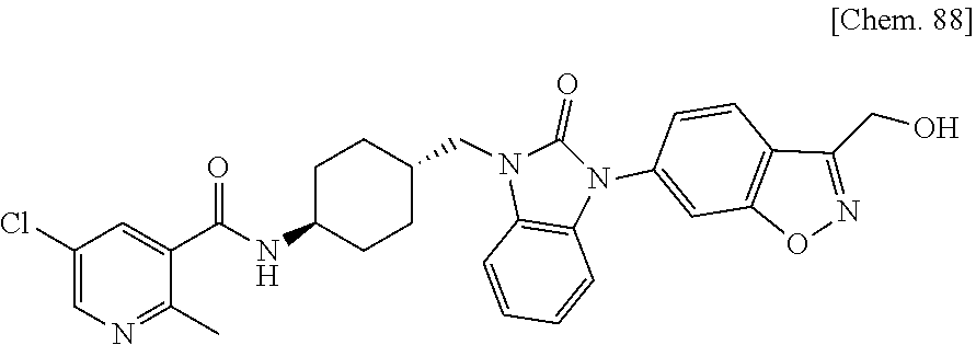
C1(C)=NC=C(Cl)C=C1C(=O)NC1CCC(CN2C(=O)N(C3=CC4=C(C=C3)C(CO)=NO4)C3=C2C=CC=C3)CC1
